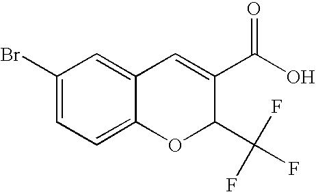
C1(Br)=CC=C2C(=C1)C=C(C(=O)O)C(C(F)(F)F)O2
